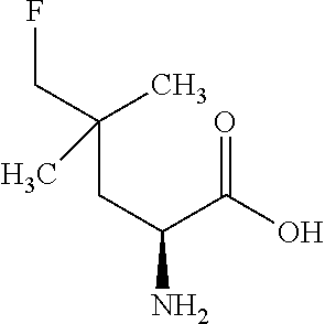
C(CC(C(=O)O)N)(C)(CF)C
